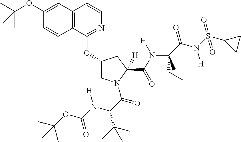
C12=C(C(OC3CN(C(C(N(C(OC(C)(C)C)=O)[H])C(C)(C)C)=O)C(C(N(C(C(N(S(C4CC4)(=O)=O)[H])=O)(CC=C)C)[H])=O)([H])C3)=NC=C1)C=CC(OC(C)(C)C)=C2
